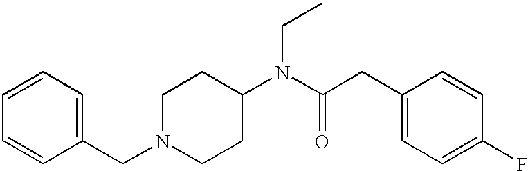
N1(CC2=CC=CC=C2)CCC(N(C(CC2=CC=C(F)C=C2)=O)CC)CC1
